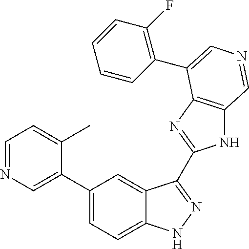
C1(C2=CN=CC=C2C)=CC=C2C(=C1)C(C1=NC3=C(N1)C=NC=C3C1=C(F)C=CC=C1)=NN2
